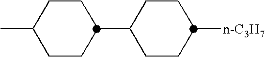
C1CC(C2CCC([n-C3H7])CC2)CCC1C
